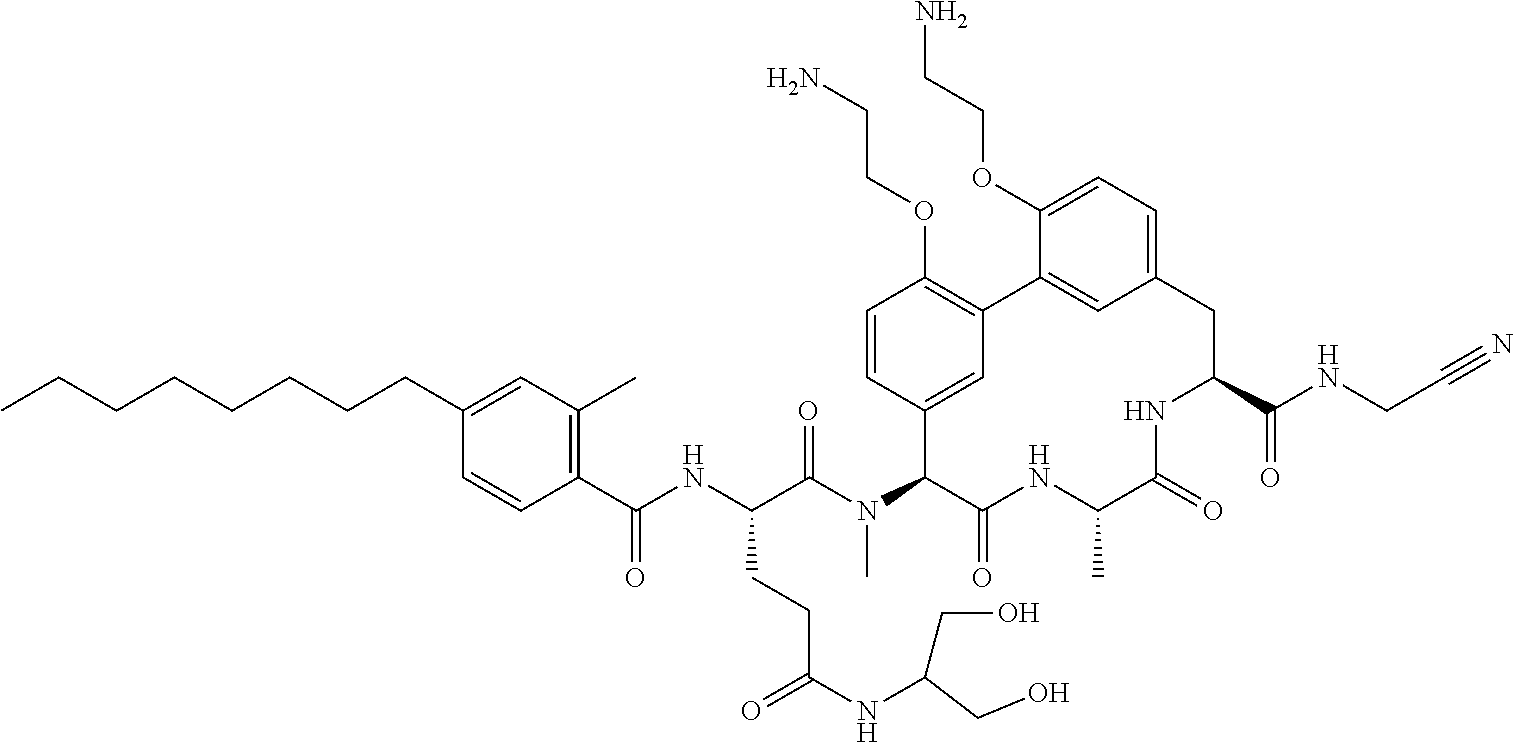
C1(C(NC(C(N(C2C(=O)NC(C)C(=O)NC(C(NCC#N)=O)CC3=CC=C(OCCN)C(=C3)C3=C(OCCN)C=CC2=C3)C)=O)CCC(NC(CO)CO)=O)=O)=C(C)C=C(CCCCCCCC)C=C1
